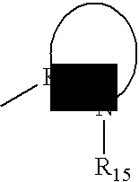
C[K]n[R15]
